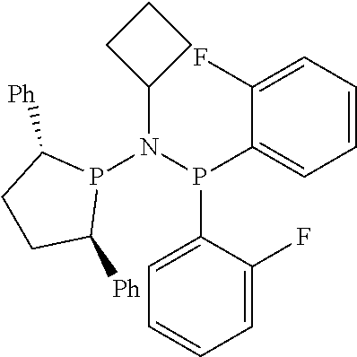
C1(F)=CC=CC=C1P(N(P1C([Ph])CCC1[Ph])C1CCC1)C1=CC=CC=C1F
